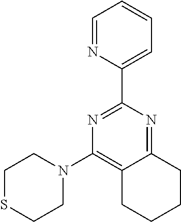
C12=NC(C3=CC=CC=N3)=NC(N3CCSCC3)=C1CCCC2
